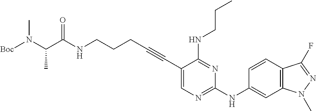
C(NCCCC#CC1=CN=C(NC2=CC3=C(C=C2)C(F)=NN3C)N=C1NCCC)(=O)C(N([Boc])C)C
